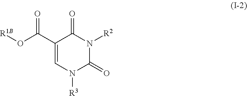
[R1B]OC(C1=CN([R3])C(=O)N([R2])C1=O)=O
